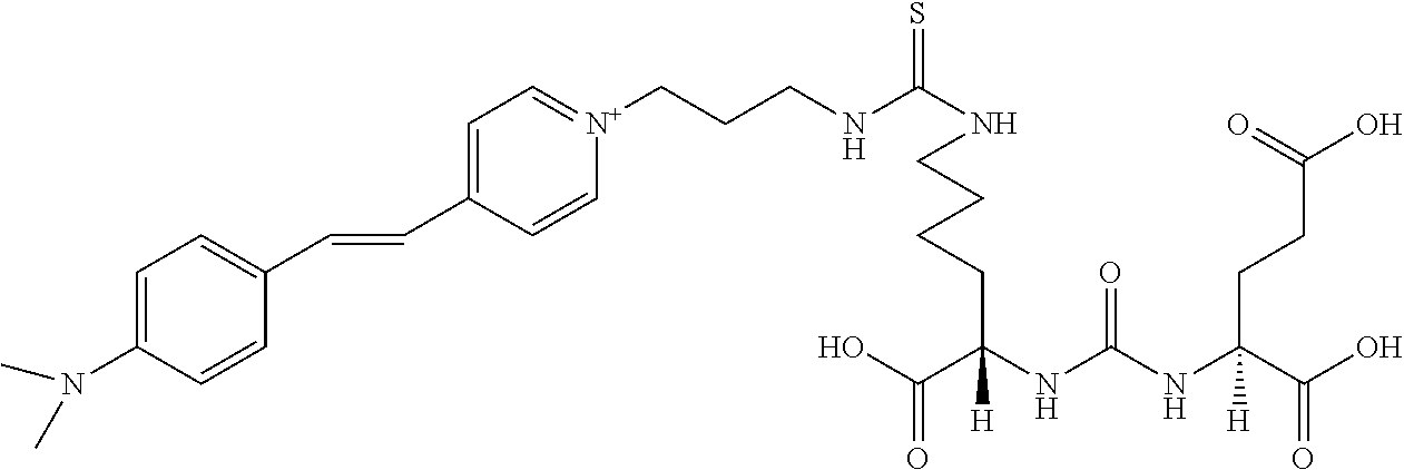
N(CCCCC(NC(=O)NC(C(O)=O)(CCC(O)=O)[H])(C(O)=O)[H])C(=S)NCCC[N+]1=CC=C(C=CC2=CC=C(N(C)C)C=C2)C=C1
